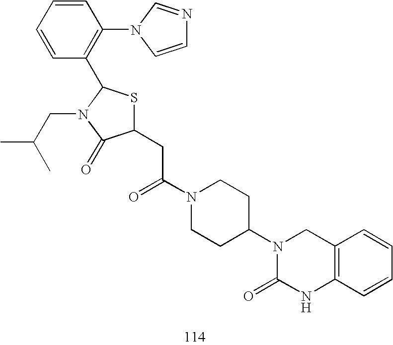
C1(CC(N2CCC(N3C(=O)NC4=C(C3)C=CC=C4)CC2)=O)SC(C2=C(N3C=CN=C3)C=CC=C2)N(CC(C)C)C1=O
